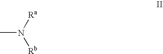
CN([Ra])[Rb]
